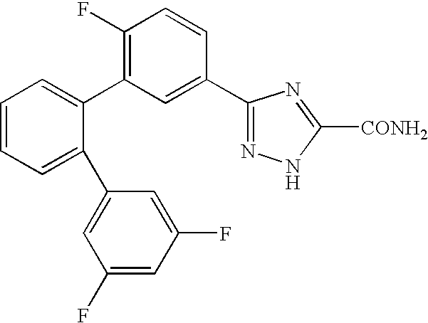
C1=CC=C(C2=CC(F)=CC(F)=C2)C(C2=C(F)C=CC(C3=NNC([CONH2])=N3)=C2)=C1
